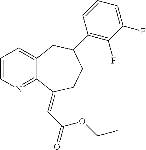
C1=CN=C2C(=C1)CC(C1=C(F)C(F)=CC=C1)CCC2=CC(OCC)=O
